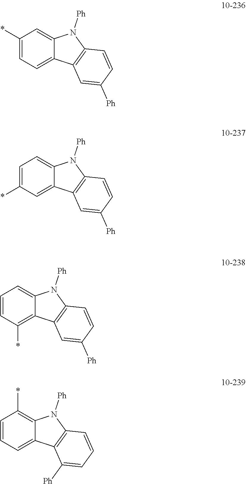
C1=CC(*)=C2C(=C1)N([Ph])C1=C2C=C([Ph])C=C1.C1=CC=C2C(=C1*)N([Ph])C1=C2C([Ph])=CC=C1.C1(*)=CC=C2C(=C1)N([Ph])C1=C2C=C([Ph])C=C1.C1=C(*)C=C2C(=C1)N([Ph])C1=C2C=C([Ph])C=C1
